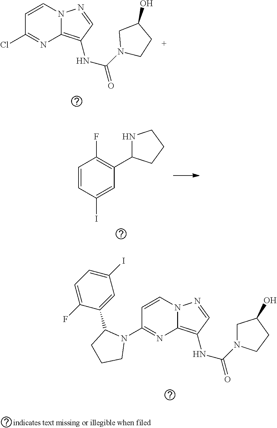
C12=C(NC(N3CC(O)CC3)=O)C=NN1C=CC(Cl)=N2.C1=CC(I)=CC(C2NCCC2)=C1F.C12=C(NC(N3CC(O)CC3)=O)C=NN1C=CC(N1CCCC1C1=CC(I)=CC=C1F)=N2
